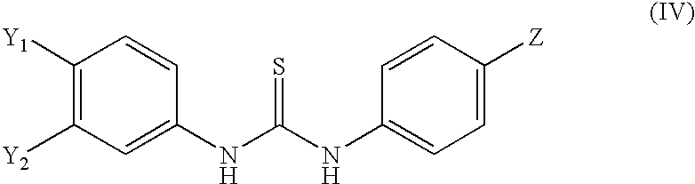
C1([Y1])=C([Y2])C=C(NC(NC2=CC=C([Z])C=C2)=S)C=C1
